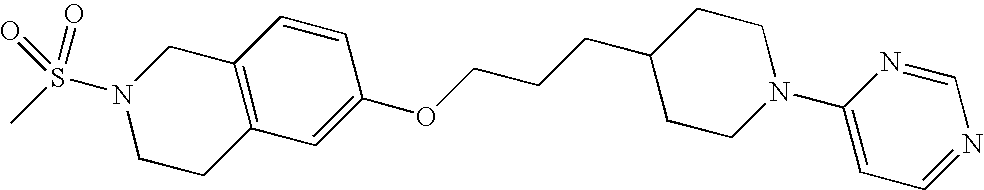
C12=C(C=C(OCCCC3CCN(C4=CC=NC=N4)CC3)C=C1)CCN(S(C)(=O)=O)C2
